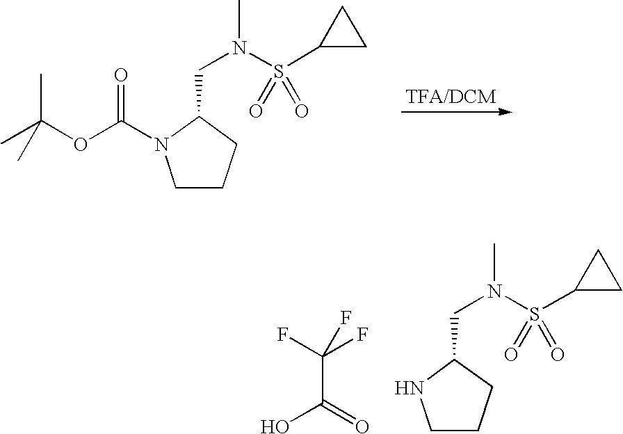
C1CCC(CN(S(C2CC2)(=O)=O)C)N1C(OC(C)(C)C)=O.C(C(=O)O)(F)(F)F.C1CCC(CN(S(C2CC2)(=O)=O)C)N1
